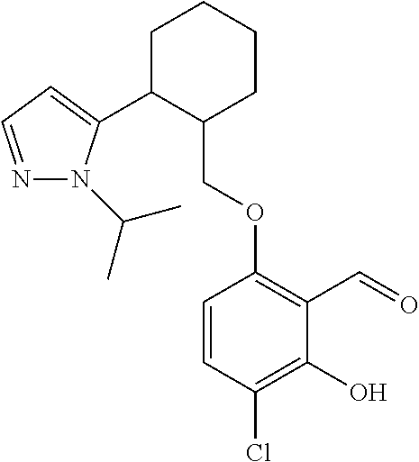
C1C(C2=CC=NN2C(C)C)C(COC2=C(C=O)C(O)=C(Cl)C=C2)CCC1
